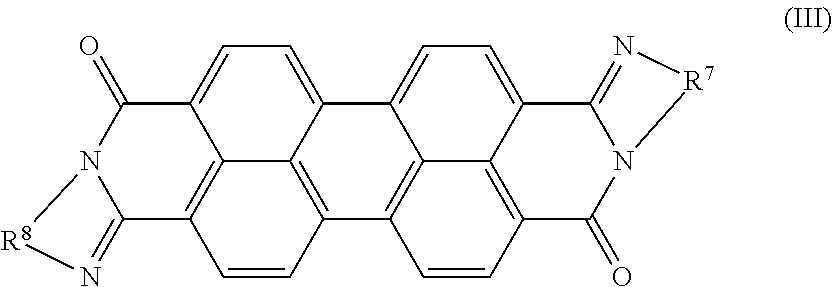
C12=C3C4=N[R8]N4C(=O)C1=CC=C1C2=C(C=C3)C2=C3C1=CC=C1C3=C(C=C2)C(=O)N2C1=N[R7]2
